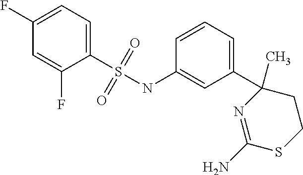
C1(F)=CC=C(S(NC2=CC(C3(C)N=C(N)SCC3)=CC=C2)(=O)=O)C(F)=C1
